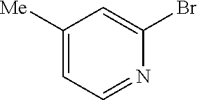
C1([Me])=CC=NC(Br)=C1
